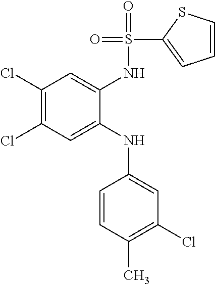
C1(Cl)=C(Cl)C=C(NC2=CC(Cl)=C(C)C=C2)C(NS(=O)(=O)C2=CC=CS2)=C1
